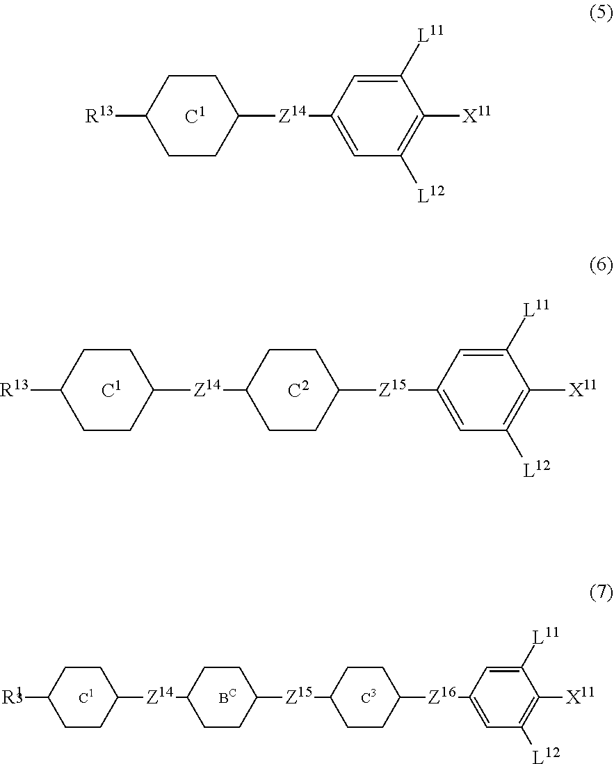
[R13]C1CCC([Z14]C2=CC([L12])=C([X11])C([L11])=C2)CC1.[R13]C1CCC([Z14]C2CCC([Z15]C3=CC([L12])=C([X11])C([L11])=C3)CC2)CC1.[R13]C1CCC([Z14]C2CCC([Z15]C3CCC([Z16]C4=CC([L12])=C([X11])C([L11])=C4)CC3)CC2)CC1.[BC]
